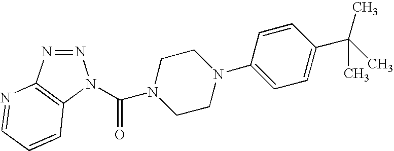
N1=NC2=C(N1C(=O)N1CCN(C3=CC=C(C(C)(C)C)C=C3)CC1)C=CC=N2
